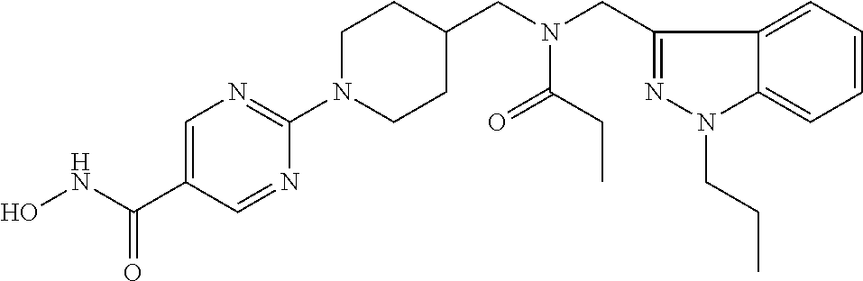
C1=C(C(NO)=O)C=NC(N2CCC(CN(CC3=NN(CCC)C4=CC=CC=C34)C(=O)CC)CC2)=N1
